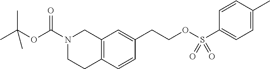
C12=C(C=CC(CCOS(C3=CC=C(C)C=C3)(=O)=O)=C1)CCN(C(OC(C)(C)C)=O)C2
